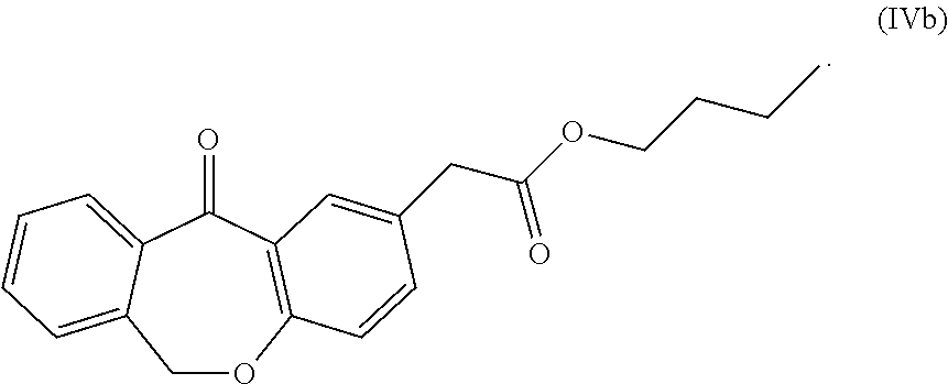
C1OC2=C(C(=O)C3=CC=CC=C13)C=C(CC(OCCCC)=O)C=C2
